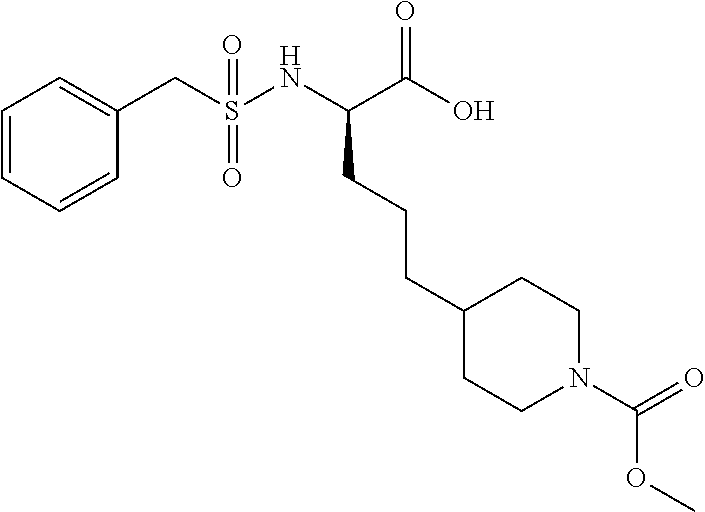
C1=CC=CC(CS(NC(C(O)=O)CCCC2CCN(C(=O)OC)CC2)(=O)=O)=C1
